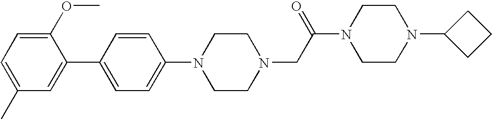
C1(OC)=CC=C(C)C=C1C1=CC=C(N2CCN(CC(N3CCN(C4CCC4)CC3)=O)CC2)C=C1
